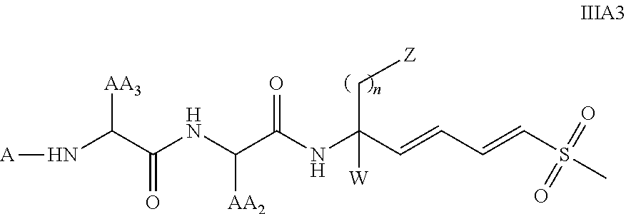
[A]NC(C(NC(C(=O)NC([W])(C=CC=CS(C)(=O)=O)C[Z])[AA2])=O)[AA3]
